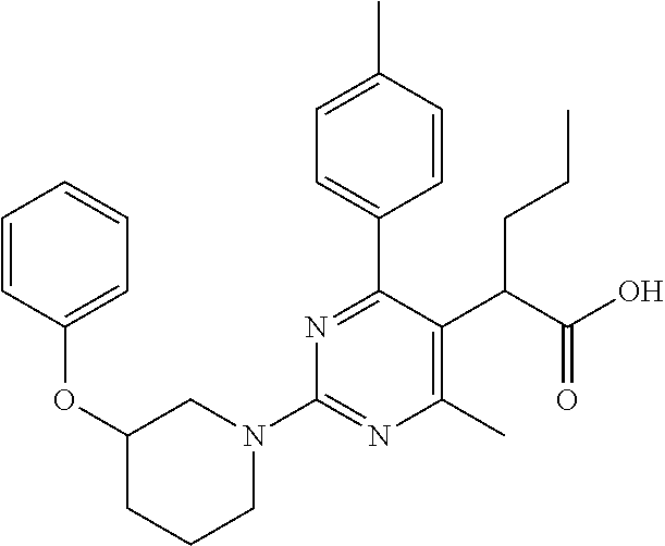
C1(OC2=CC=CC=C2)CCCN(C2=NC(C)=C(C(C(O)=O)CCC)C(C3=CC=C(C)C=C3)=N2)C1
